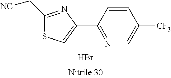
N1=C(C2=CSC(C[NC])=N2)C=CC([CF3])=C1.Br
